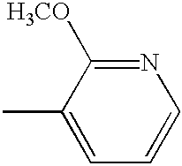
C1=C(C)C([H3CO])=NC=C1
